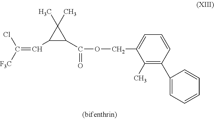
C1(C=C([F3C])Cl)C(C(=O)OCC2=CC=CC(C3=CC=CC=C3)=C2C)C1(C)C
